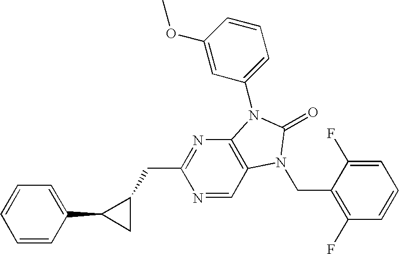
N1=CC2=C(N=C1CC1C(C3=CC=CC=C3)C1)N(C1=CC=CC(OC)=C1)C(=O)N2CC1=C(F)C=CC=C1F
